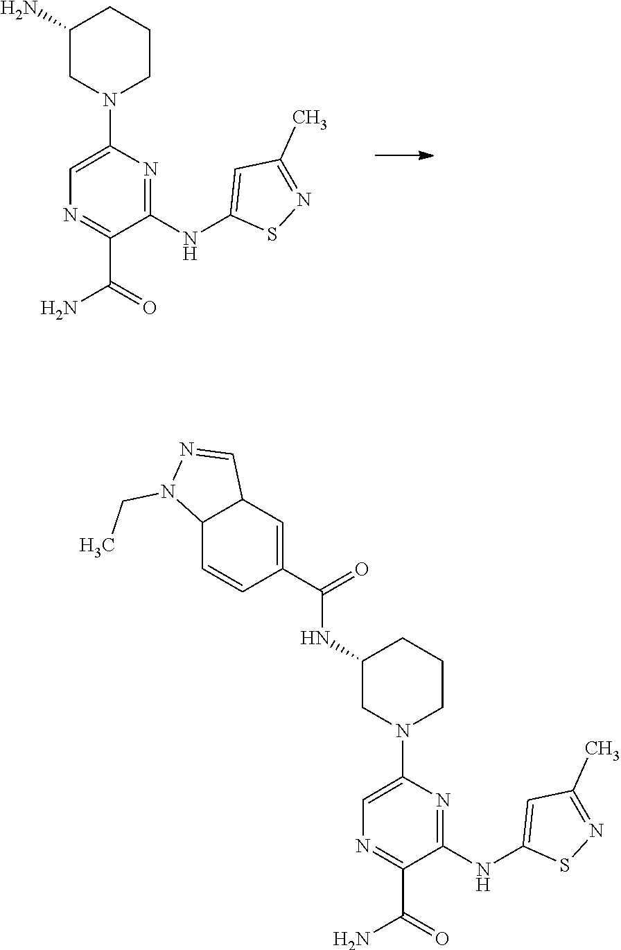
C1(NC(C2=CC3C(C=C2)N(CC)N=C3)=O)CN(C2=CN=C(C(N)=O)C(NC3=CC(C)=NS3)=N2)CCC1.C1(N)CN(C2=CN=C(C(N)=O)C(NC3=CC(C)=NS3)=N2)CCC1
